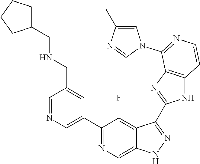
C1=NC=C(C2=NC=C3C(=C2F)C(C2=NC4=C(N2)C=CN=C4N2C=C(C)N=C2)=NN3)C=C1CNCC1CCCC1
